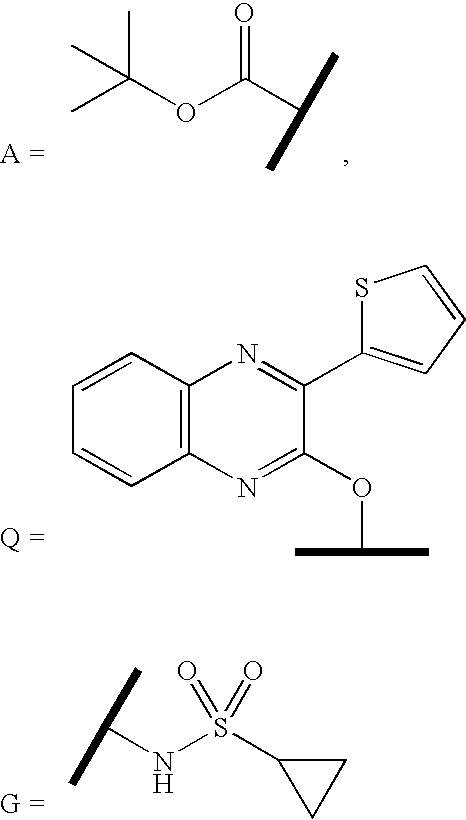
CC(OC(C(C)C)=O)(C)C.C1=CC2=C(C=C1)N=C(OC(C)C)C(C1=CC=CS1)=N2.C(NS(C1CC1)(=O)=O)(C)C
